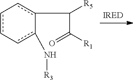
c1c-cc(N[R3])-c(C([R5])C([R1])=O)c-1
